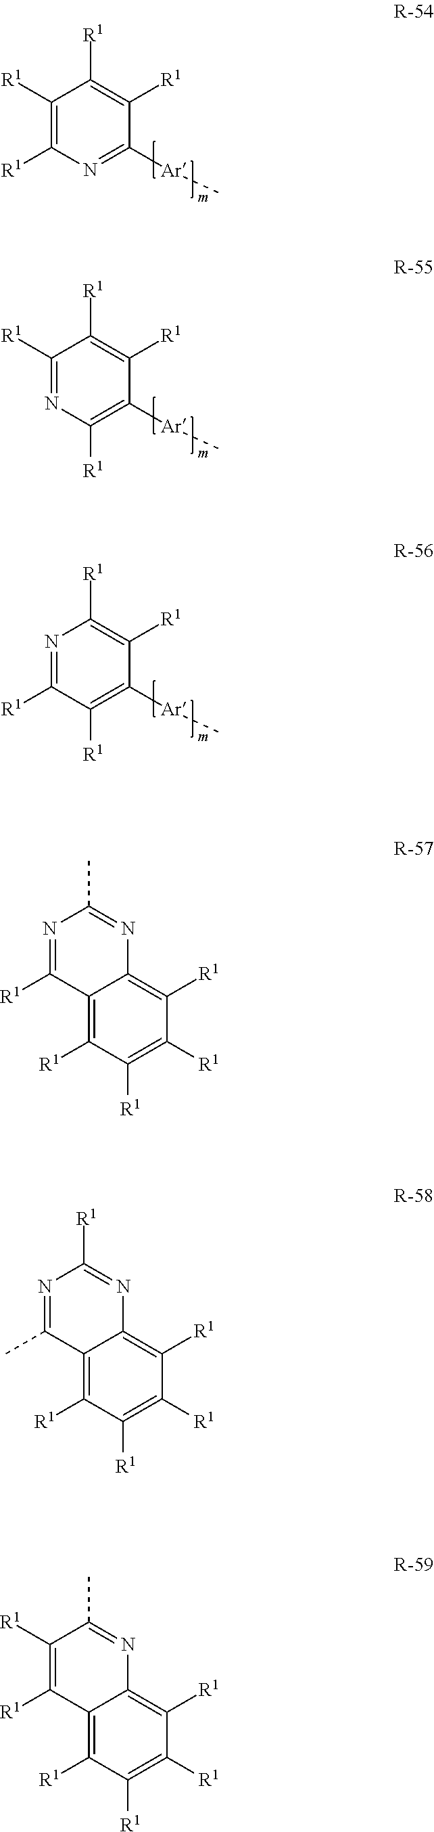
C1([Ar]C)=NC([R1])=C([R1])C([R1])=C1[R1].C1([Ar]C)=C([R1])N=C([R1])C([R1])=C1[R1].C1([Ar]C)=C([R1])C([R1])=NC([R1])=C1[R1].C1([R1])=NC(C)=NC2=C([R1])C([R1])=C([R1])C([R1])=C12.C1(C)=NC([R1])=NC2=C([R1])C([R1])=C([R1])C([R1])=C12.C1([R1])=C([R1])C(C)=NC2=C([R1])C([R1])=C([R1])C([R1])=C12
